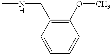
CNCC1=C(OC)C=CC=C1
